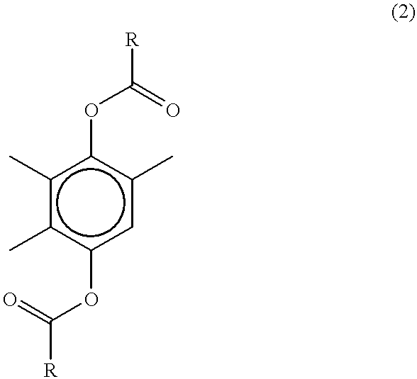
c1(C)c(C)c(OC([R])=O)cc(C)c1OC(=O)[R]
